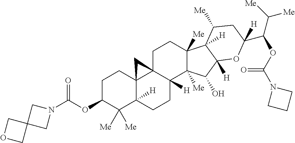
C1C23C4(C([H])(CCC2([H])C2([Me])C([Me])(C1)C1([H])C([Me])CC(C(OC(=O)N5CCC5)C([Me])[Me])([H])OC1([H])C2O)C([Me])([Me])C(OC(=O)N1CC2(C1)COC2)CC4)C3
